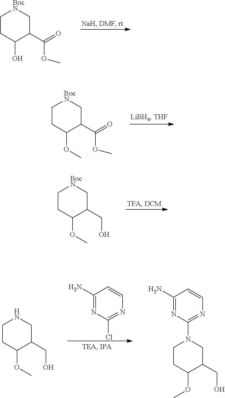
C1CC(OC)C(CO)CN1C1=NC=CC(N)=N1.C1CC(OC)C(CO)CN1.C1(N)=NC(Cl)=NC=C1.C1CC(O)C(C(OC)=O)C[BocN]1.C1CC(OC)C(C(OC)=O)C[BocN]1.C1CC(OC)C(CO)C[BocN]1
